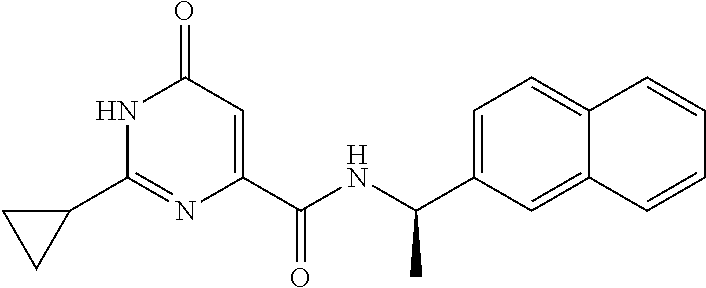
C1(=O)C=C(C(NC(C2=CC=C3C(=C2)C=CC=C3)C)=O)N=C(C2CC2)N1
